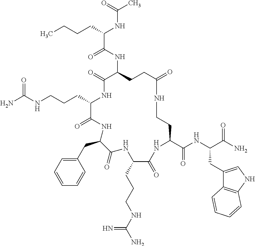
C(C1NC(=O)C(NC(C(CCCC)NC(C)=O)=O)CCC(=O)NCCC(C(NC(C(N)=O)CC2=CNC3=C2C=CC=C3)=O)NC(=O)C(CCCNC(N)=N)NC(=O)C(CC2=CC=CC=C2)NC1=O)CCNC(N)=O
